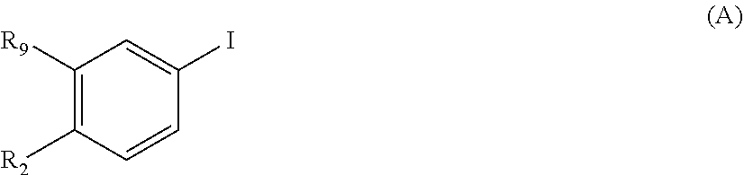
C1([R9])=C([R2])C=CC(I)=C1
